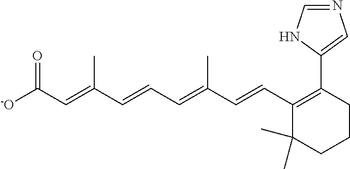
[-O]C(C=C(C=CC=C(C=CC1=C(C2=CN=CN2)CCCC1(C)C)C)C)=O
